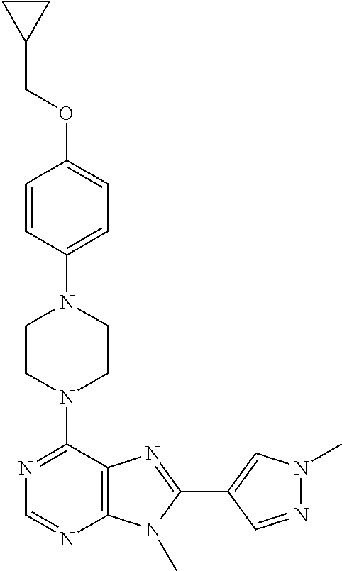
C1CN(C2=NC=NC3=C2N=C(C2=CN(C)N=C2)N3C)CCN1C1=CC=C(OCC2CC2)C=C1
